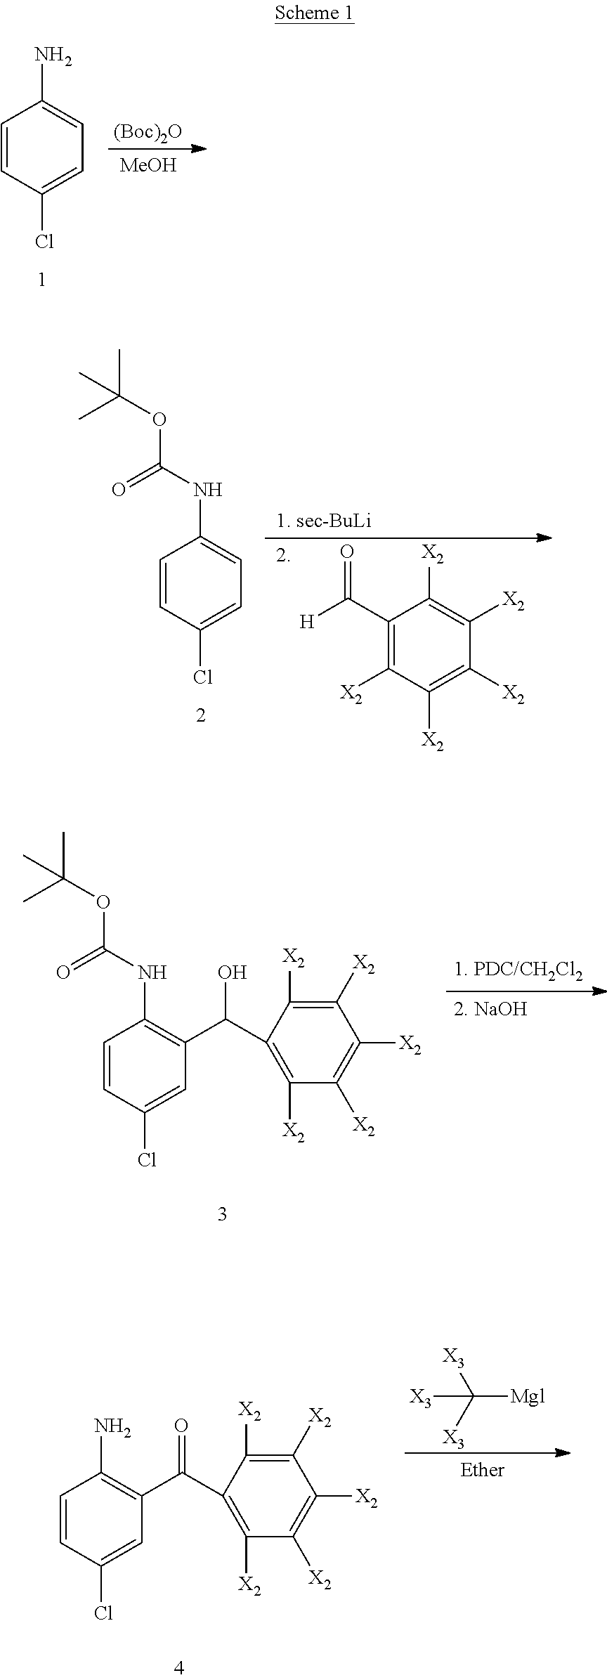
C1=CC(Cl)=CC=C1N.[(Boc)2O].[MeOH].C1=CC(Cl)=CC=C1NC(OC(C)(C)C)=O.C1(C([H])=O)=C([X2])C([X2])=C([X2])C([X2])=C1[X2].C1=CC(Cl)=CC(C(O)C2=C([X2])C([X2])=C([X2])C([X2])=C2[X2])=C1NC(OC(C)(C)C)=O.C([Mgl])([X3])([X3])[X3].C1=CC(Cl)=CC(C(=O)C2=C([X2])C([X2])=C([X2])C([X2])=C2[X2])=C1N
